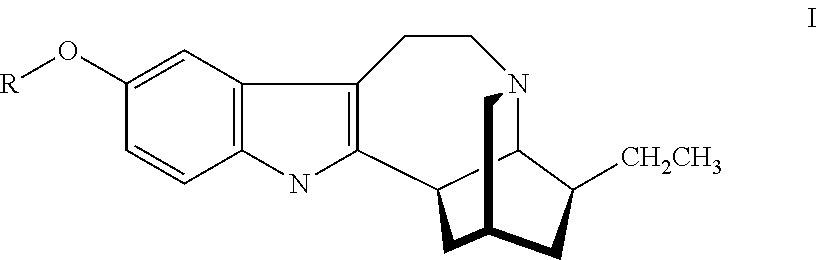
C1(O[R])=CC2=C(C=C1)NC1=C2CCN2C3C1CC(CC3[CH2CH3])C2
